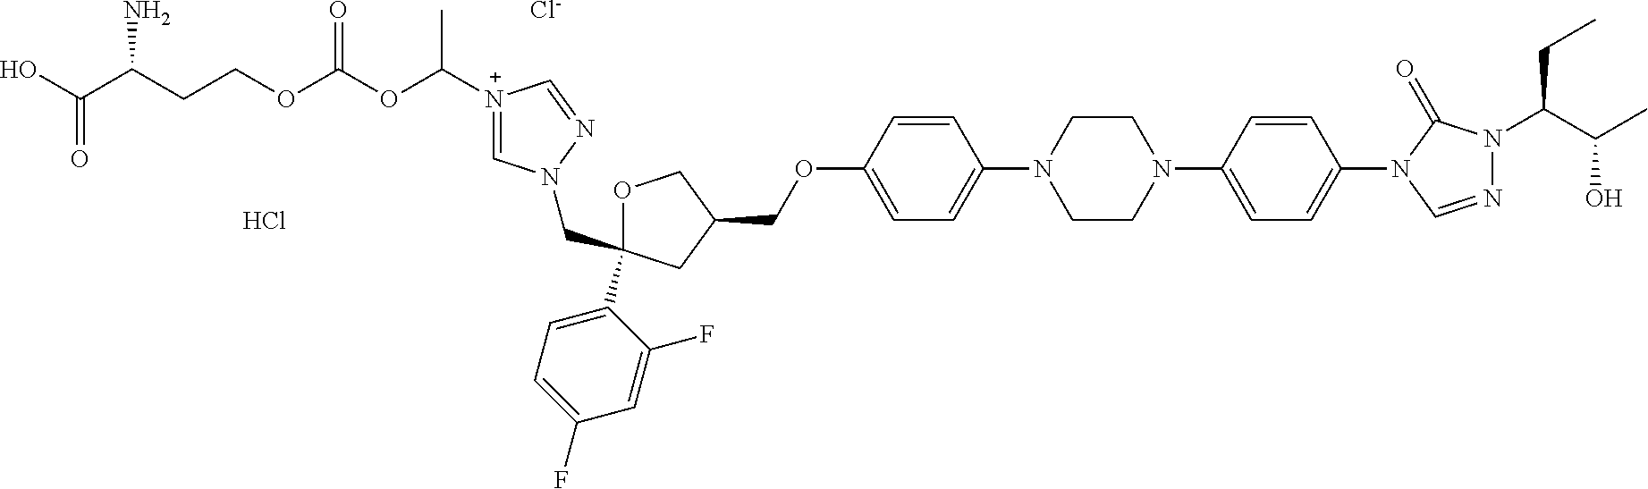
[N+]1(C(OC(OCCC(C(O)=O)N)=O)C)=CN(CC2(C3=CC=C(F)C=C3F)OCC(COC3=CC=C(N4CCN(C5=CC=C(N6C=NN(C(C(O)C)CC)C6=O)C=C5)CC4)C=C3)C2)N=C1.[Cl-].Cl
